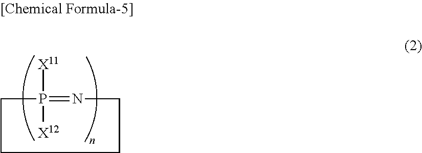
P1([X12])([X11])=NCCCC1
